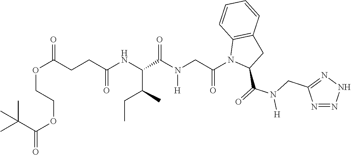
O(C(CCC(NC(C(N(CC(N1C(C(=O)N(CC2=NNN=N2)[H])CC2=C1C=CC=C2)=O)[H])=O)C(C)CC)=O)=O)CCOC(=O)C(C)(C)C
